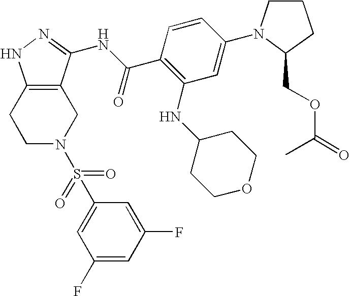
C1C2=C(CCN1S(C1=CC(F)=CC(F)=C1)(=O)=O)NN=C2NC(C1=C(NC2CCOCC2)C=C(N2C(COC(=O)C)CCC2)C=C1)=O
